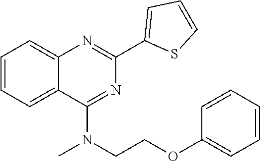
C1(C2=CC=CS2)=NC2=CC=CC=C2C(N(CCOC2=CC=CC=C2)C)=N1
